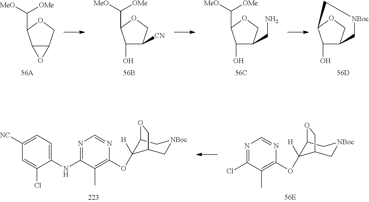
C1(NC2=NC=NC(OC3([H])C4C[NBoc]CC3CO4)=C2C)=CC=C([NC])C=C1Cl.ClC1=NC=NC(OC2([H])C3C[NBoc]CC2CO3)=C1C.C12C(COC1C([MeO])[OMe])O2.C1(O)C([CN])COC1C([MeO])[OMe].C1(O)C(CN)COC1C([MeO])[OMe].C1(O)C2COC1C[NBoc]C2
